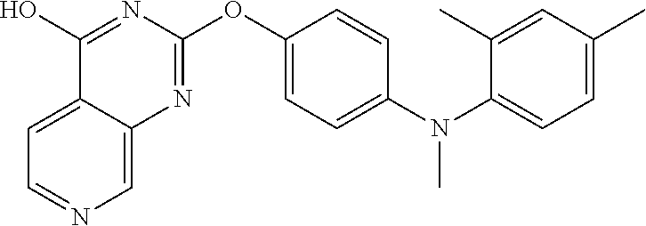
C12=CC=NC=C1N=C(OC1=CC=C(N(C3=CC=C(C)C=C3C)C)C=C1)N=C2O
